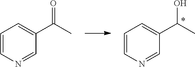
C1=CN=CC(C(C)O)=C1.C1=CN=CC(C(C)=O)=C1
